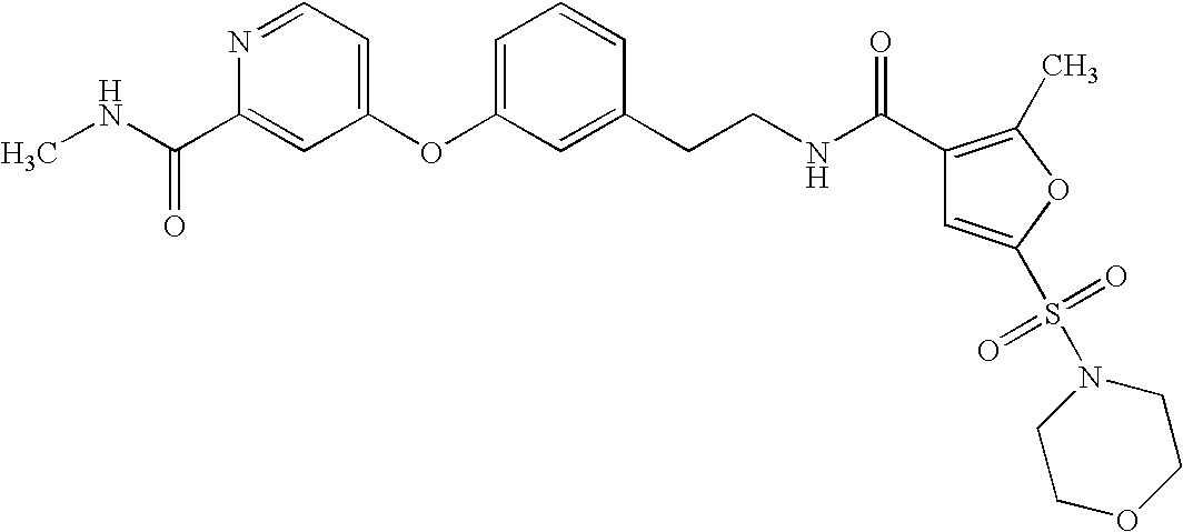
N(C(C1=CC(OC2=CC=CC(CCNC(C3=C(C)OC(S(N4CCOCC4)(=O)=O)=C3)=O)=C2)=CC=N1)=O)C
